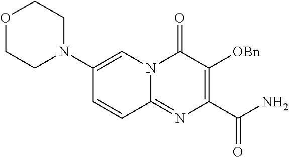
O1CCN(C2=CN3C(=NC(C(N)=O)=C([OBn])C3=O)C=C2)CC1
